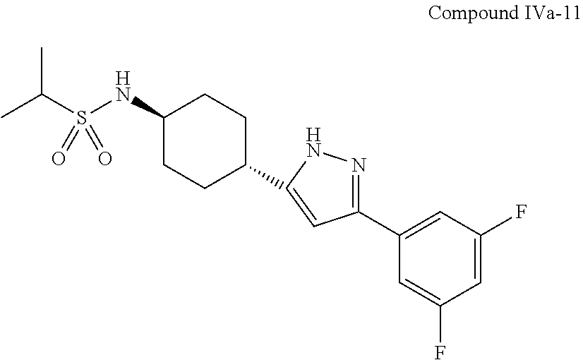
CC(S(NC1CCC(C2=CC(C3=CC(F)=CC(F)=C3)=NN2)CC1)(=O)=O)C
